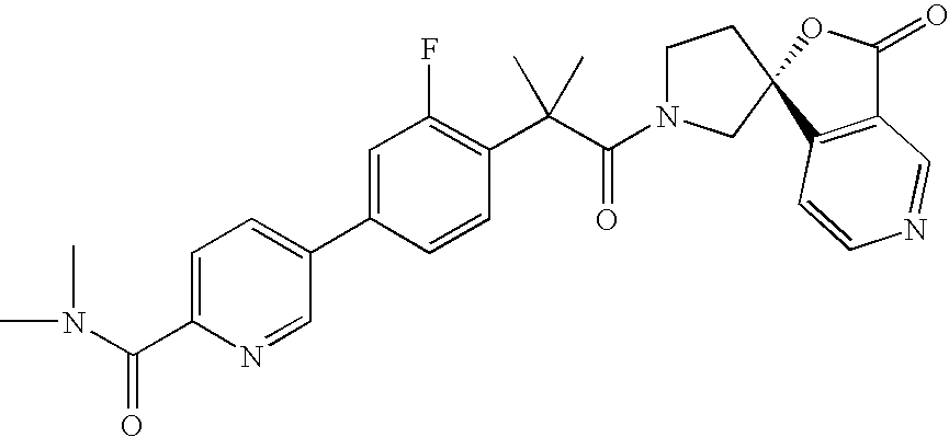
C1(C2=CC=C(C(N(C)C)=O)N=C2)=CC(F)=C(C(C)(C)C(=O)N2CCC3(C2)C2=C(C(=O)O3)C=NC=C2)C=C1
